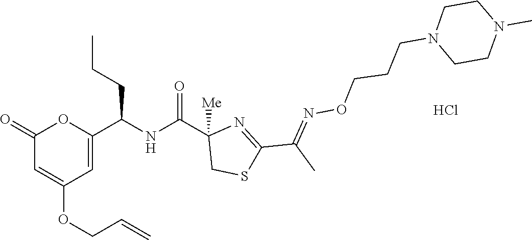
C1(=O)C=C(OCC=C)C=C(C(NC(C2([Me])CSC(C(C)=NOCCCN3CCN(C)CC3)=N2)=O)CCC)O1.Cl
